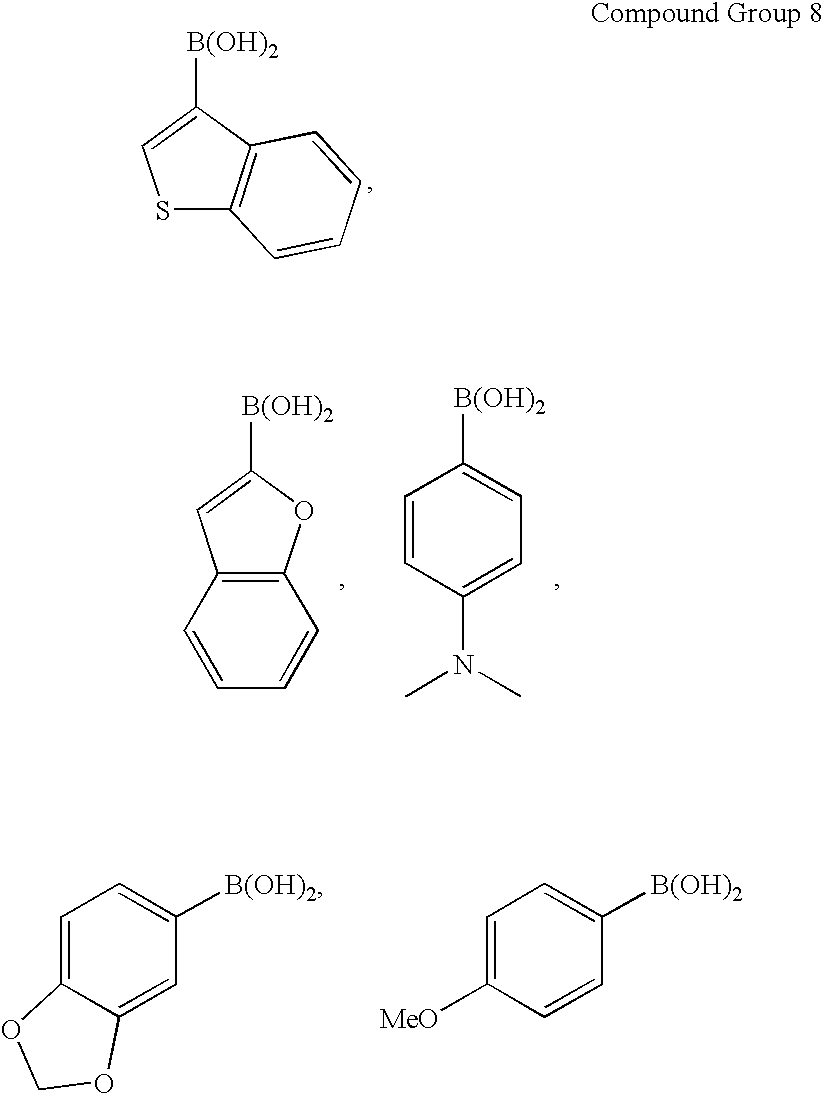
S1C2=C(C([B(OH)2])=C1)C=CC=C2.C12=C(C=CC=C1)C=C([B(OH)2])O2.C1=CC(N(C)C)=CC=C1[B(OH)2].C1=C2C(=CC([B(OH)2])=C1)OCO2.C1=C([MeO])C=CC([B(OH)2])=C1
